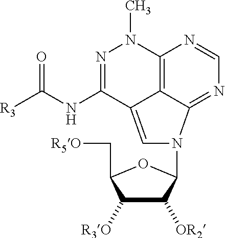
C12=C3C(=NC=N1)N(C1C([OR2])C([R3O])C(C[R5O])O1)C=C3C(NC([R3])=O)=NN2C
